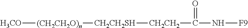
[H3CO][(CH2CH2O)n][CH2CH2SH][CH2CH2]C(N[F9])=O
